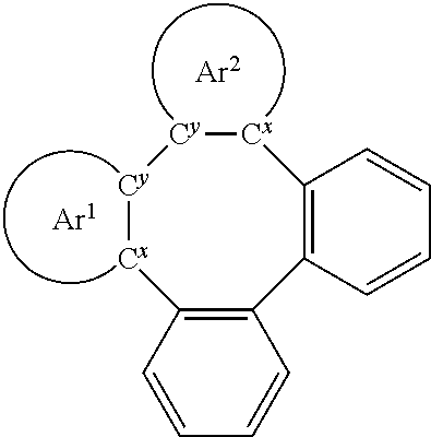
[Cy]1[Cx]C2=C(C3=C([Cx][Cy]1)C=CC=C3)C=CC=C2
